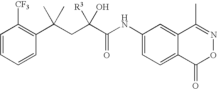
C1=CC=CC(C(CC(C(NC2=CC=C3C(=C2)C(C)=NOC3=O)=O)([R3])O)(C)C)=C1[CF3]
